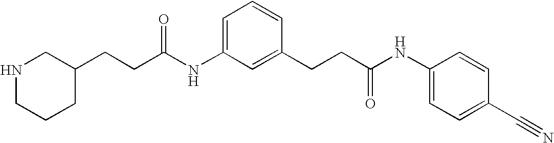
C(C(NC1=CC=CC(CCC(NC2=CC=C(C#N)C=C2)=O)=C1)=O)CC1CCCNC1
